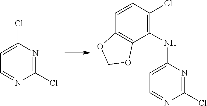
C1(Cl)=NC(Cl)=CC=N1.C1(Cl)=NC(NC2=C(Cl)C=CC3=C2OCO3)=CC=N1
